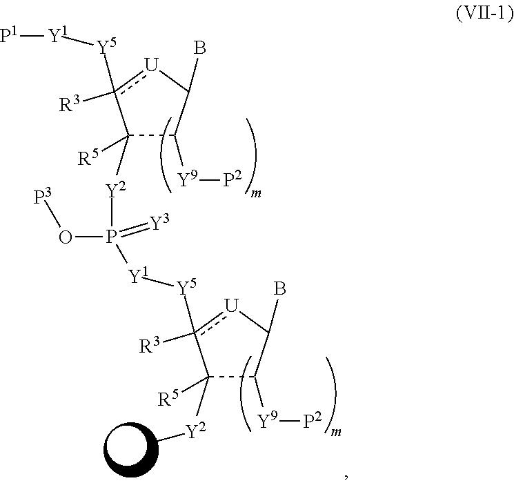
C1([Y2]C)([R5])C([Y9][P2])C(B)[U]c1([Y5][Y1]P([Y2]C1([R5])C([Y9][P2])C(B)[U]c1([Y5][Y1][P1])[R3])(O[P3])=[Y3])[R3]
